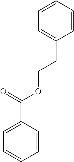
C1=C(C(=O)OCCC2=CC=CC=C2)C=CC=C1
